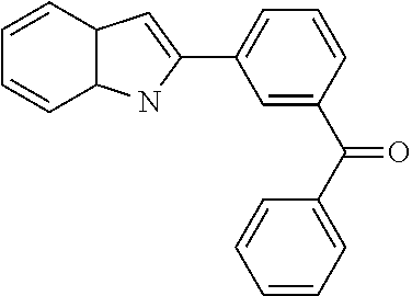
C1(C2=CC=CC(C(=O)C3=CC=CC=C3)=C2)=CC2C(N1)C=CC=C2
